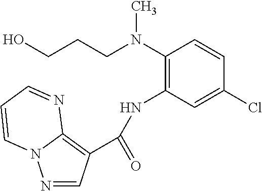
N1=CC(C(=O)NC2=C(N(CCCO)C)C=CC(Cl)=C2)=C2N1C=CC=N2
